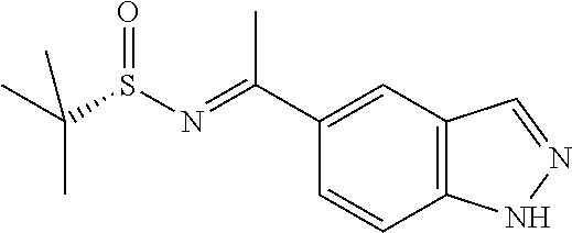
C12=C(C=C(C(=NS(C(C)(C)C)=O)C)C=C1)C=NN2
